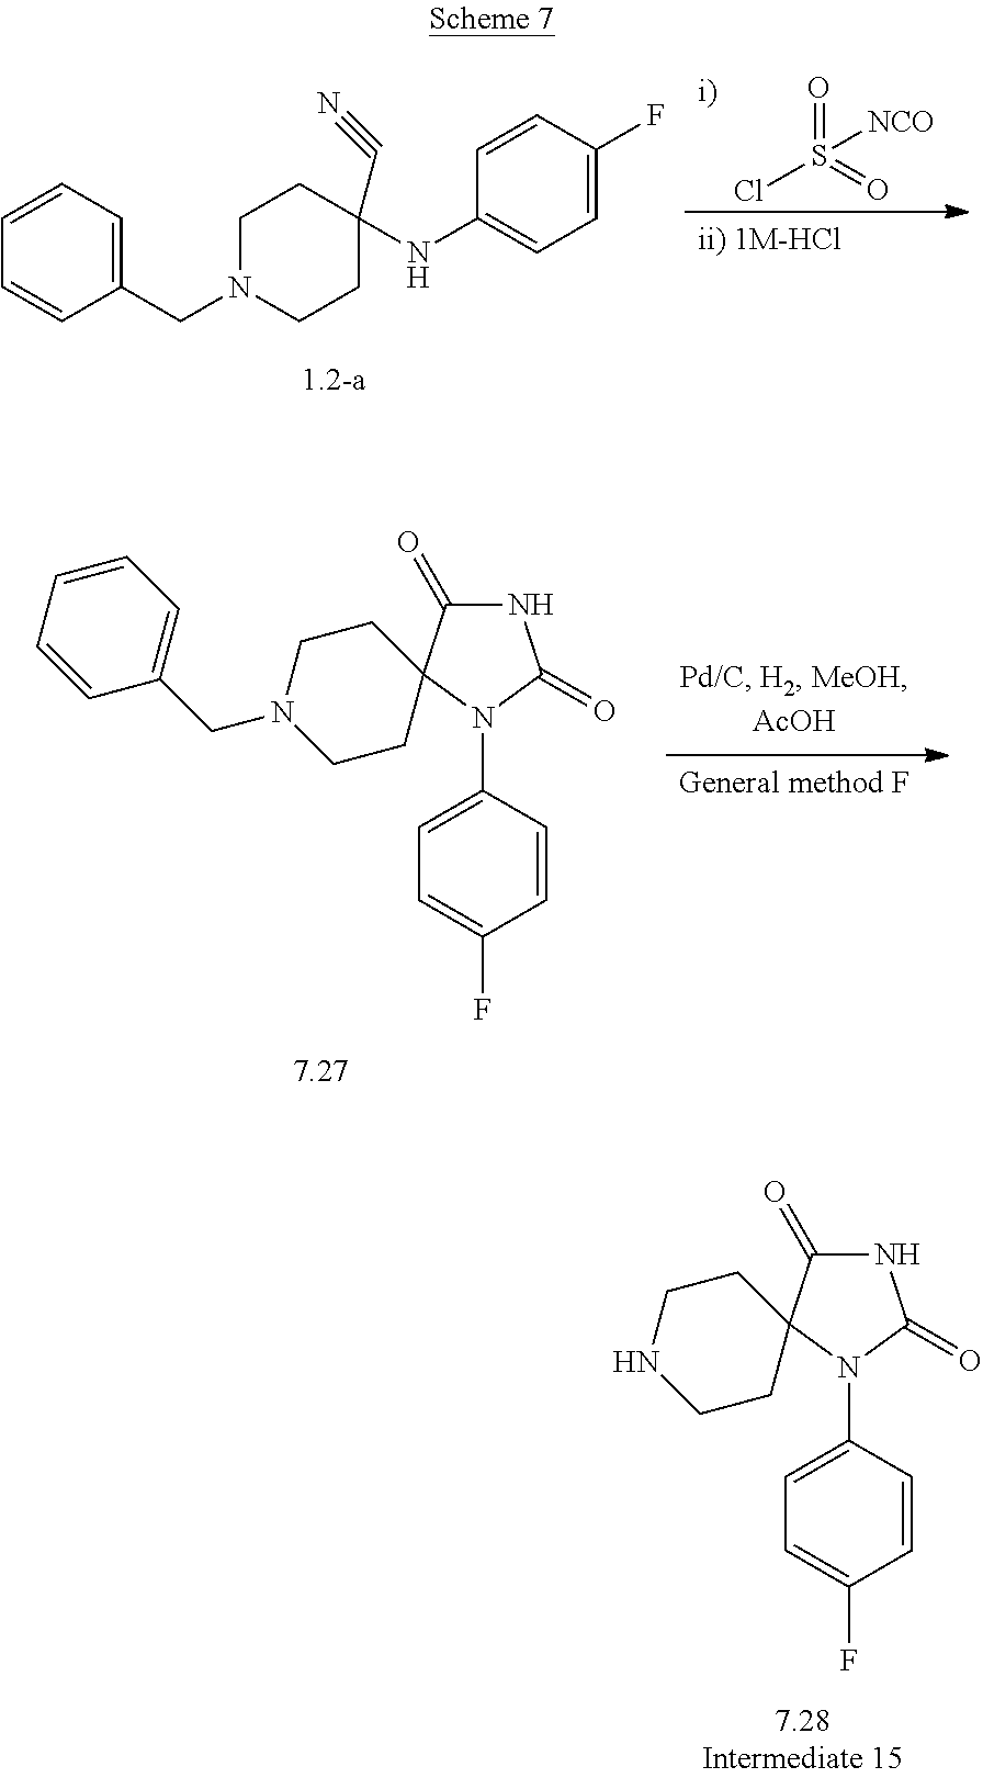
C1(CN2CCC(NC3=CC=C(F)C=C3)(C#N)CC2)=CC=CC=C1.O=S(=O)(Cl)[NCO].N1C(=O)C2(N(C3=CC=C(F)C=C3)C1=O)CCN(CC1=CC=CC=C1)CC2.N1C(=O)C2(N(C3=CC=C(F)C=C3)C1=O)CCNCC2
